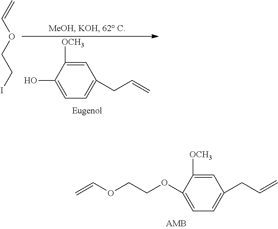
C1=C([OCH3])C(OCCOC=C)=CC=C1CC=C.C1=C([OCH3])C(O)=CC=C1CC=C.C=COCCI
